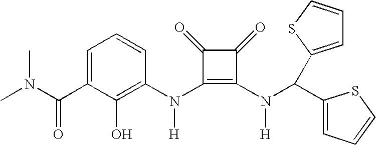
C(C1=CC=CC(N(C2=C(N([H])C(C3=CC=CS3)C3=CC=CS3)C(=O)C2=O)[H])=C1O)(=O)N(C)C
